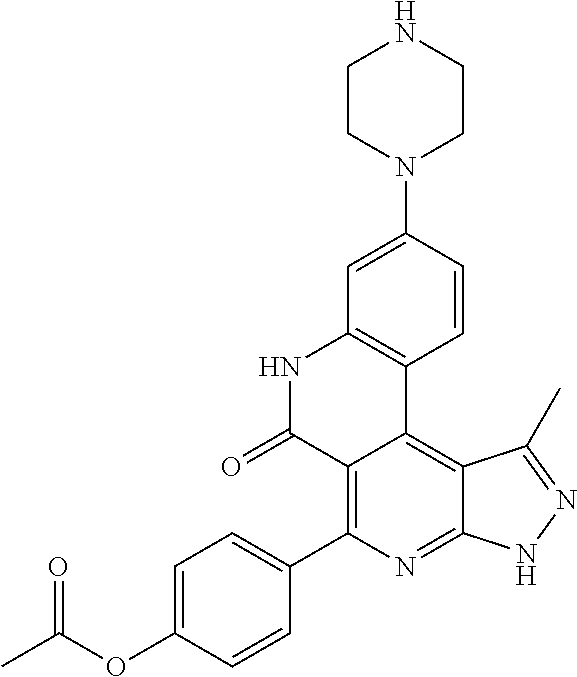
C1=C(OC(C)=O)C=CC(C2=C3C(=C4C(=N2)NN=C4C)C2=C(NC3=O)C=C(N3CCNCC3)C=C2)=C1
